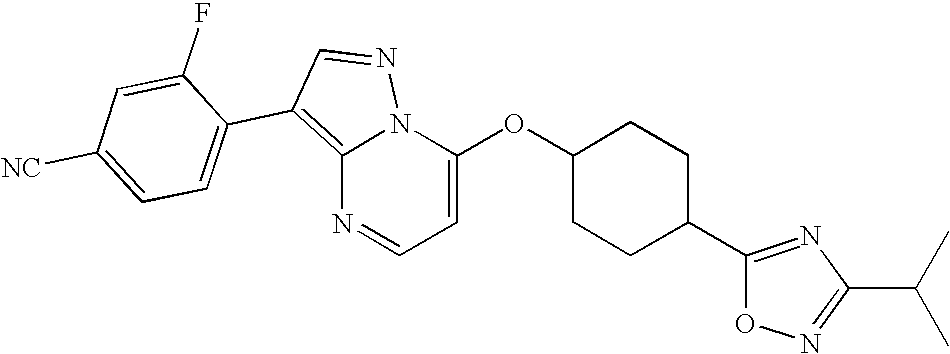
C12=C(C3=CC=C([NC])C=C3F)C=NN1C(OC1CCC(C3=NC(C(C)C)=NO3)CC1)=CC=N2
